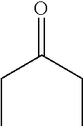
O=C(CC)CC
